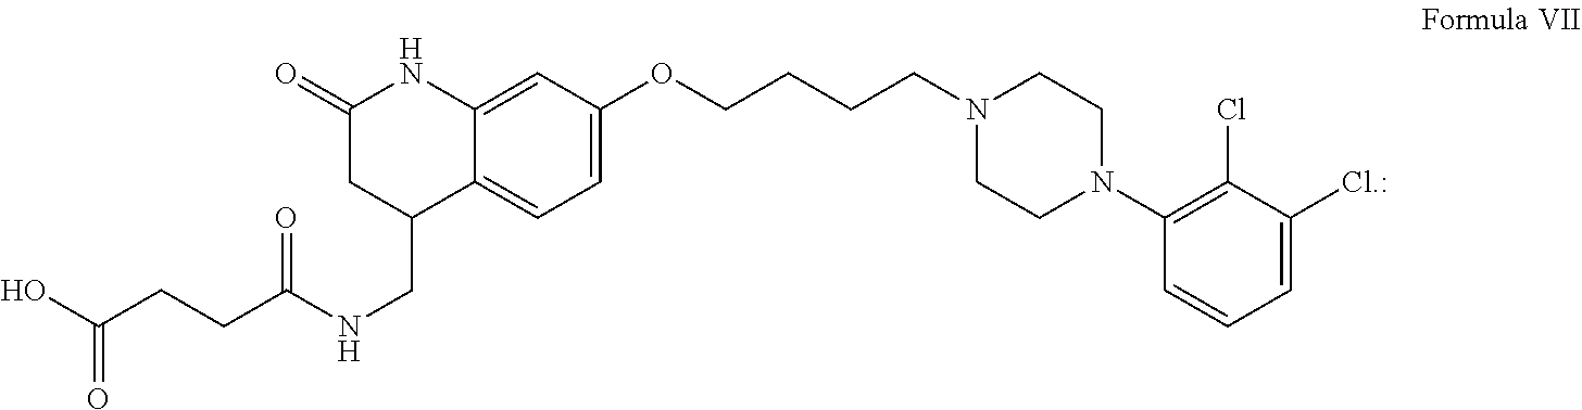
C1(=O)CC(CNC(CCC(O)=O)=O)C2=CC=C(OCCCCN3CCN(C4=C(Cl)C([Cl.:])=CC=C4)CC3)C=C2N1
